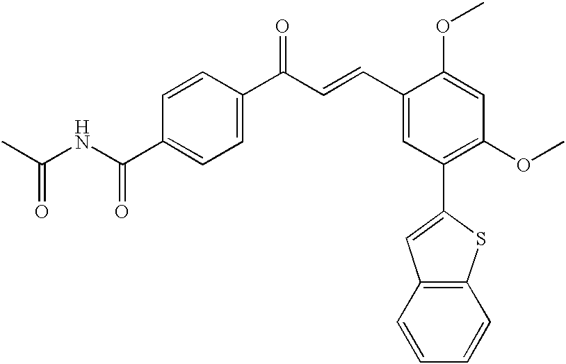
C1=CC(C(C=CC2=CC(C3=CC4=C(S3)C=CC=C4)=C(OC)C=C2OC)=O)=CC=C1C(=O)NC(C)=O
